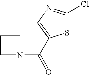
ClC1=NC=C(C(N2CCC2)=O)S1
